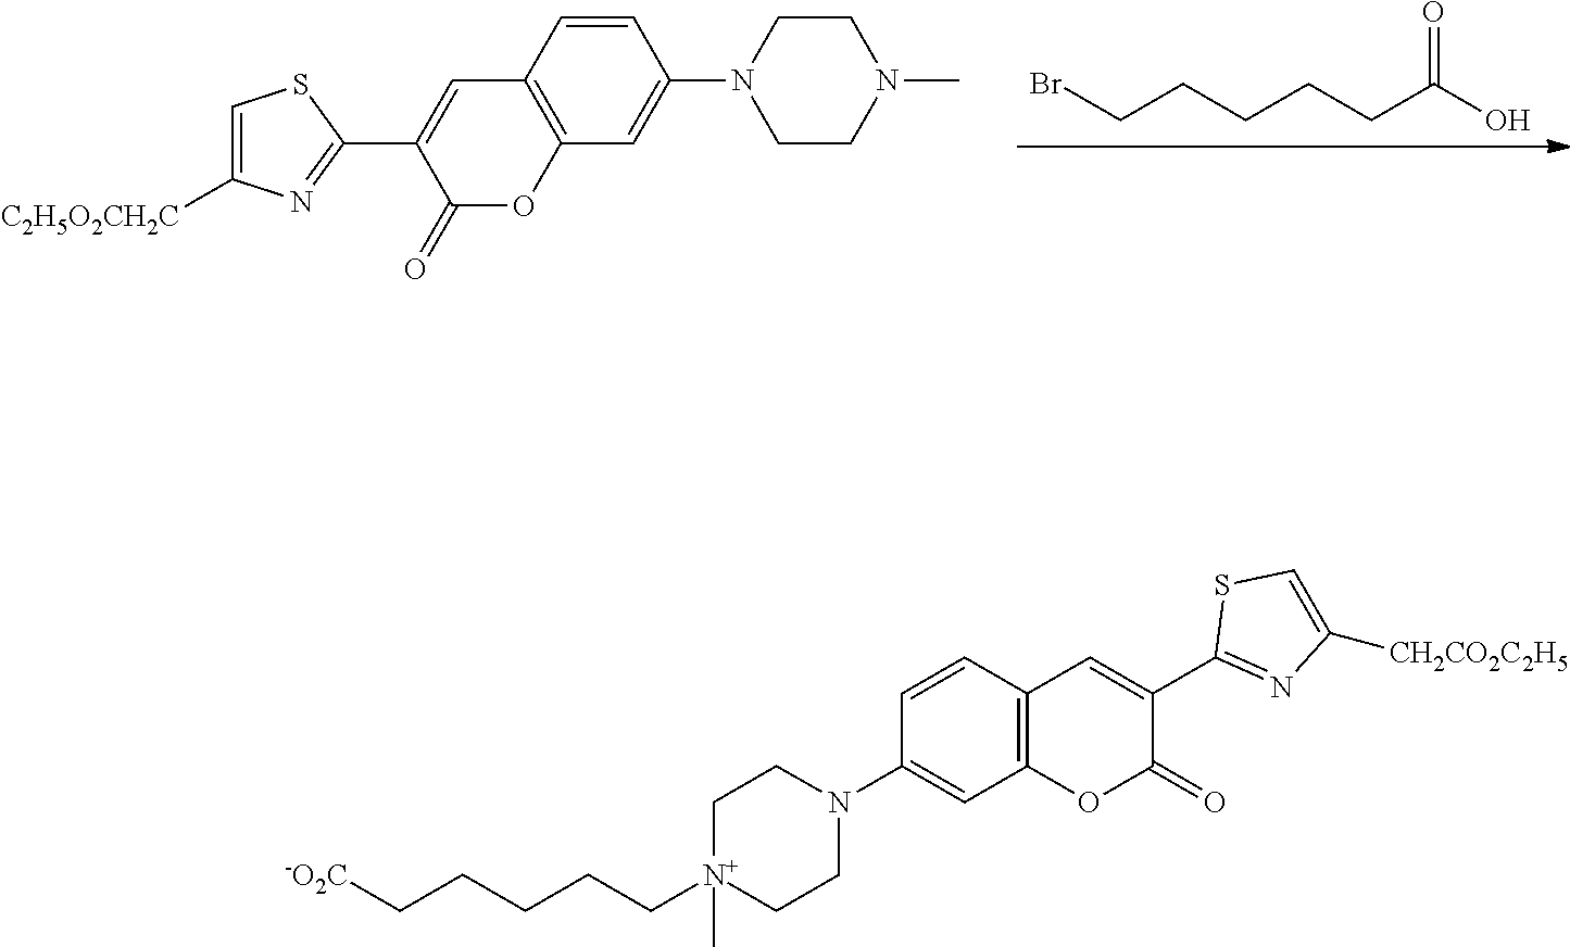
BrCCCCCC(O)=O.C1=C([C2H5O2CH2C])N=C(C2=CC3=C(OC2=O)C=C(N2CCN(C)CC2)C=C3)S1.C12=C(C=C(C3=NC([CH2CO2C2H5])=CS3)C(=O)O1)C=CC(N1CC[N+](C)(CCCCC[-O2C])CC1)=C2
